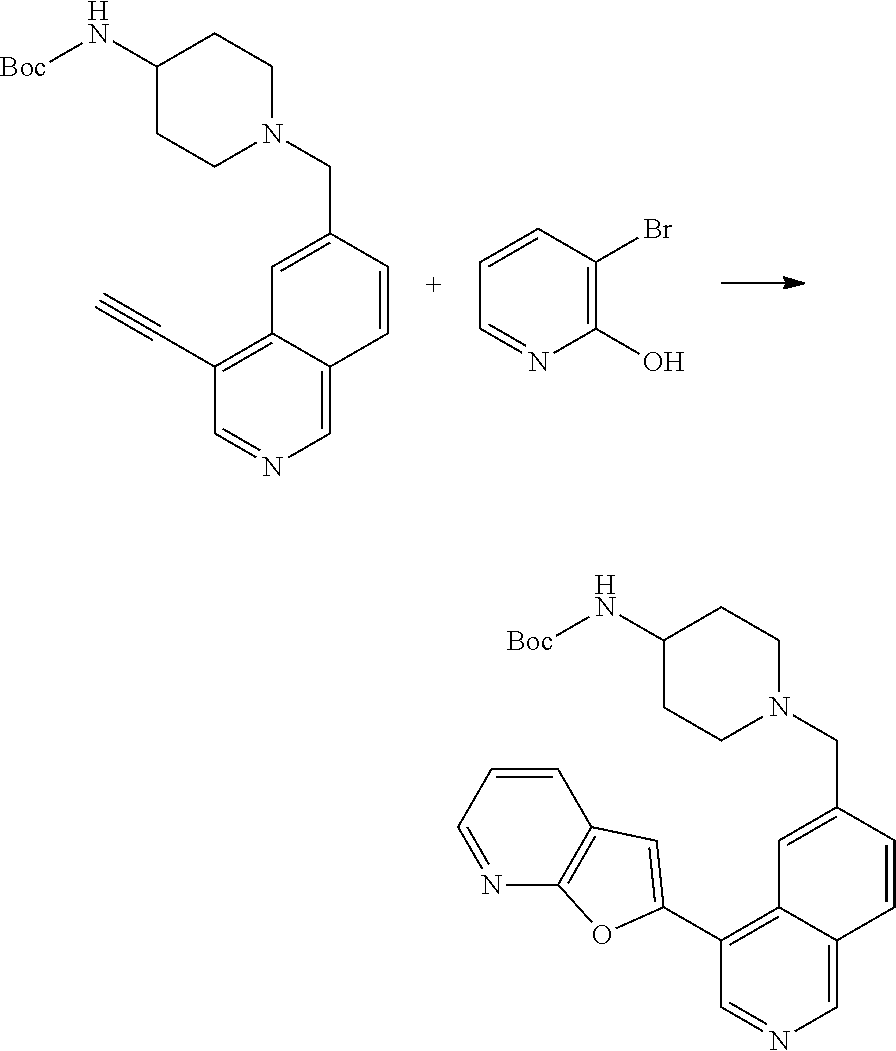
C1(N[Boc])CCN(CC2=CC3=C(C#C)C=NC=C3C=C2)CC1.C1=CC(Br)=C(O)N=C1.C1(N[Boc])CCN(CC2=CC3=C(C4=CC5=C(N=CC=C5)O4)C=NC=C3C=C2)CC1
